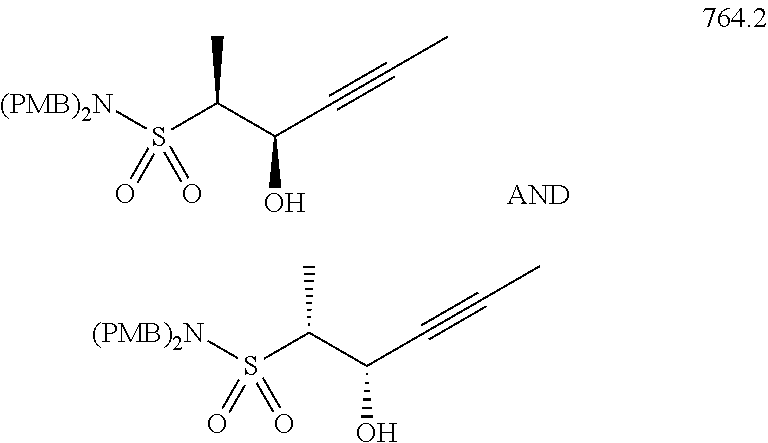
[(PMB)2N]S(C(C(C#CC)O)C)(=O)=O.[(PMB)2N]S(C(C(C#CC)O)C)(=O)=O
